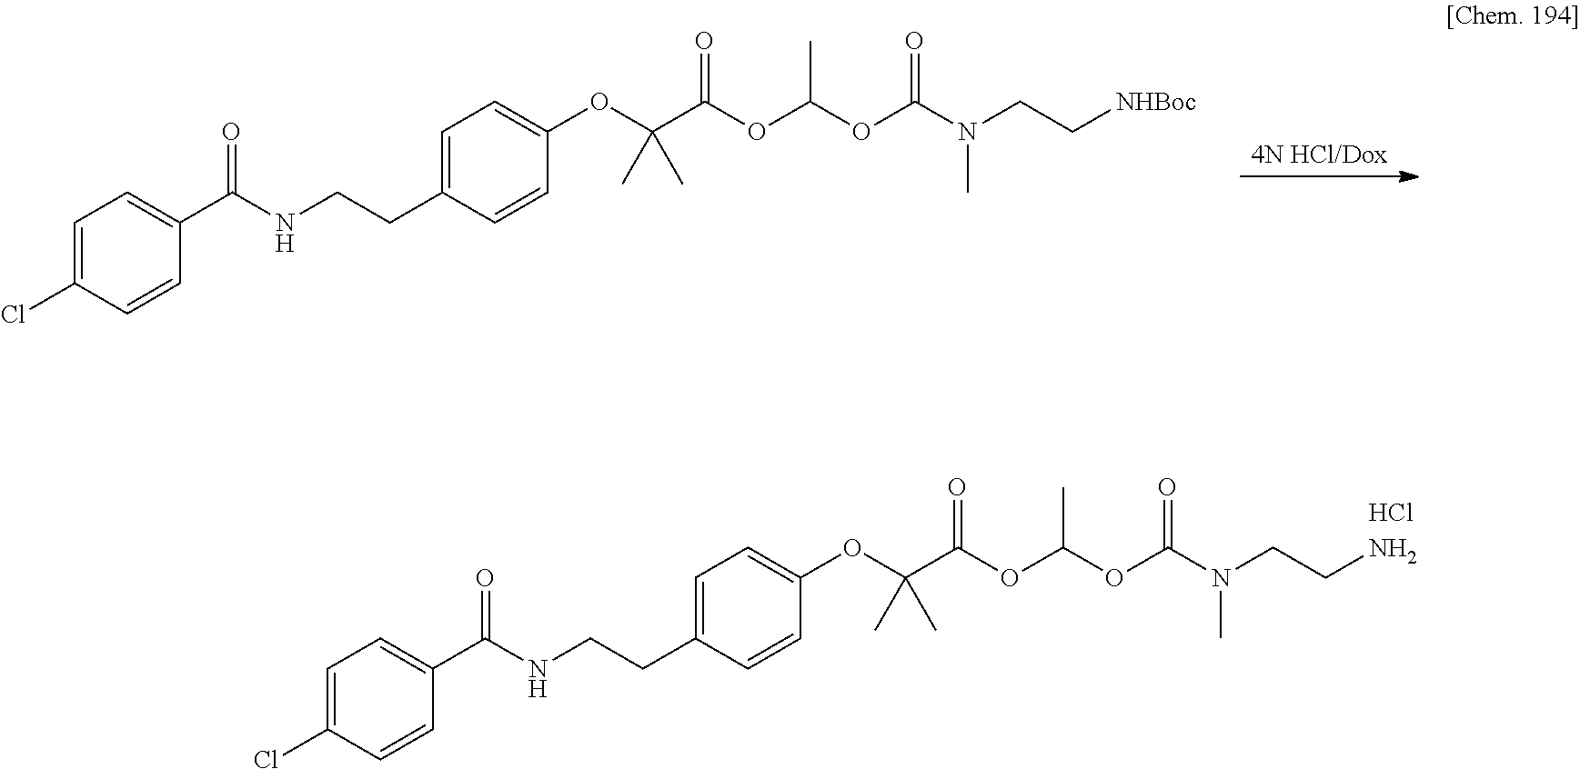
[4N HCl/Dox].C1=C(Cl)C=CC(C(NCCC2=CC=C(OC(C(=O)OC(OC(N(C)CC[NHBoc])=O)C)(C)C)C=C2)=O)=C1.Cl.C1=C(Cl)C=CC(C(NCCC2=CC=C(OC(C(=O)OC(OC(N(C)CCN)=O)C)(C)C)C=C2)=O)=C1
